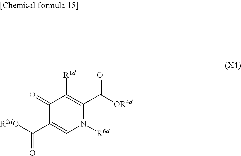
C1(=O)C(C([R2dO])=O)=CN([R6d])C(C(=O)[OR4d])=C1[R1d]
